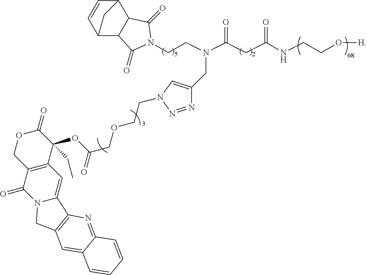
C12C3C(C(C=C1)C2)C(=O)N(CCN(C(CC(NCCO[H])=O)=O)CC1=CN(CCOCC(=O)OC2(CC)C(=O)OCC4=C2C=C2N(C4=O)CC4=C2N=C2C(=C4)C=CC=C2)N=N1)C3=O
